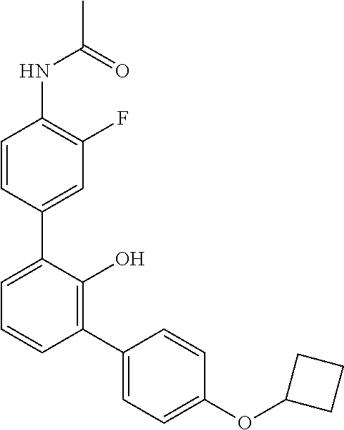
C1=CC(C2=CC=CC(C3=CC=C(OC4CCC4)C=C3)=C2O)=CC(F)=C1NC(C)=O
